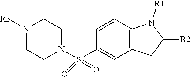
C1=CC2=C(CC([R2])N2[R1])C=C1S(N1CCN([R3])CC1)(=O)=O
